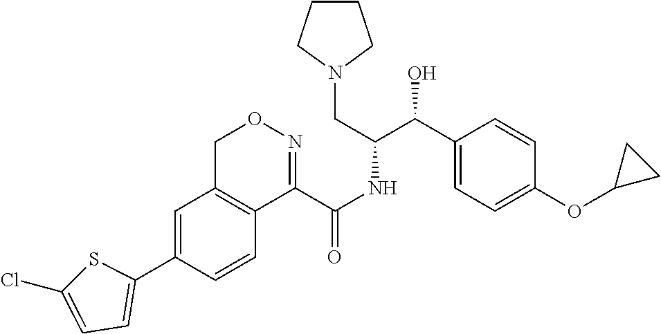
C1=C(C2=CC=C(Cl)S2)C=CC2=C1CON=C2C(NC(C(C1=CC=C(OC2CC2)C=C1)O)CN1CCCC1)=O
